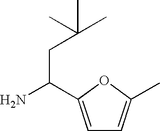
C1=C(C(N)CC(C)(C)C)OC(C)=C1
